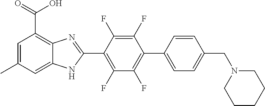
C1(F)=C(C2=NC3=C(C(=O)O)C=C(C)C=C3N2)C(F)=C(F)C(C2=CC=C(CN3CCCCC3)C=C2)=C1F
